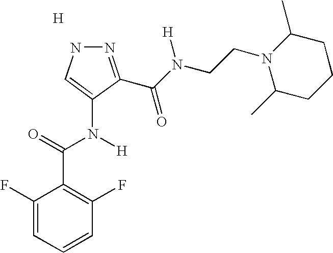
N1N=C(C(N(CCN2C(C)CCCC2C)[H])=O)C(N(C(=O)C2=C(F)C=CC=C2F)[H])=C1.[H]
